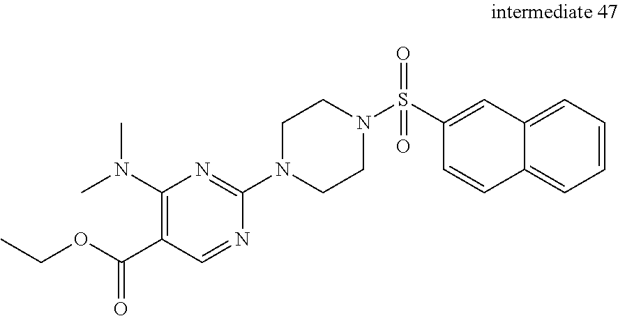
C1(S(N2CCN(C3=NC(N(C)C)=C(C(OCC)=O)C=N3)CC2)(=O)=O)=CC2=CC=CC=C2C=C1
